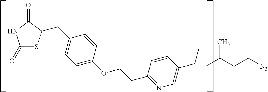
C1(=O)SC(CC2=CC=C(OCCC3=NC=C(CC)C=C3)C=C2)C(=O)N1.CC(CC[N3])C
